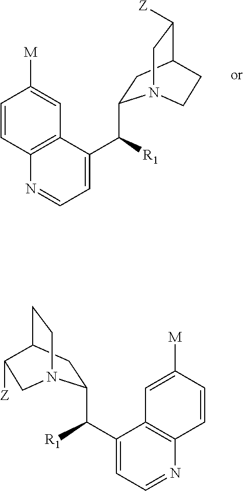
C1=CC2=C(C=C1[M])C(C([R1])C1CC3C([Z])CN1CC3)=CC=N2.C1(C(C2=CC=NC3=C2C=C([M])C=C3)[R1])CC2CCN1CC2[Z]
